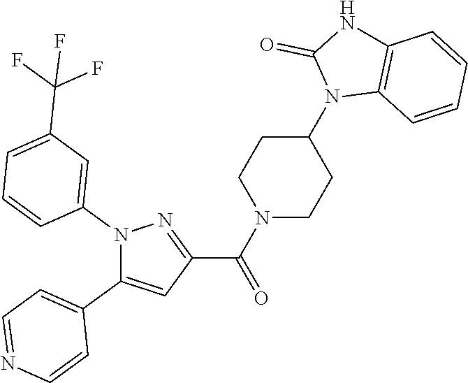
N1(C2=CC(C(F)(F)F)=CC=C2)C(C2=CC=NC=C2)=CC(C(N2CCC(N3C4=C(NC3=O)C=CC=C4)CC2)=O)=N1
